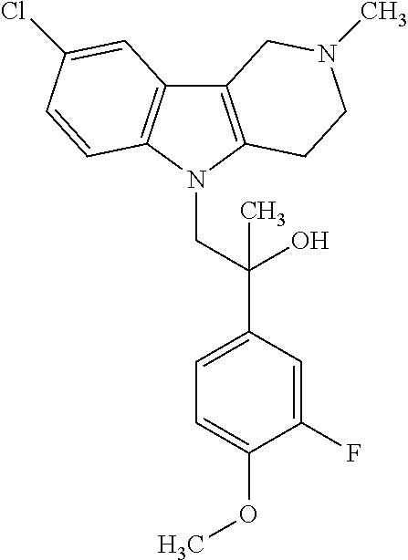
C12=C(N(CC(C3=CC=C(OC)C(F)=C3)(O)C)C3=C1C=C(Cl)C=C3)CCN(C)C2
